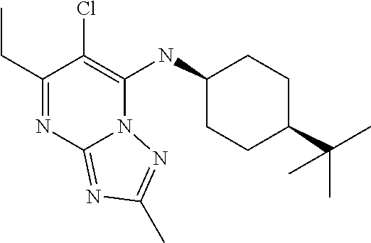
C1(CC)=NC2=NC(C)=NN2C(NC2CCC(C(C)(C)C)CC2)=C1Cl
